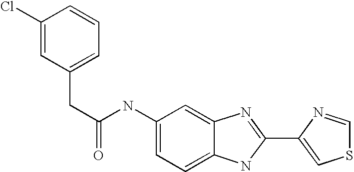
C1=C2C(=CC=C1NC(CC1=CC=CC(Cl)=C1)=O)NC(C1=CSC=N1)=N2
